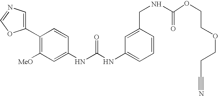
C1(C2=C([MeO])C=C(NC(=O)NC3=CC=CC(CNC(=O)OCCOCCC#N)=C3)C=C2)=CN=CO1
